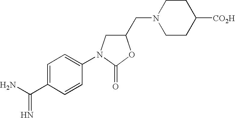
C1=C(C(N)=N)C=CC(N2CC(CN3CCC([CO2H])CC3)OC2=O)=C1
